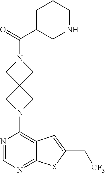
C1(C(N2CC3(C2)CN(C2=C4C(=NC=N2)SC(C[CF3])=C4)C3)=O)CNCCC1
